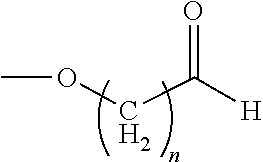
O(CC([H])=O)C
